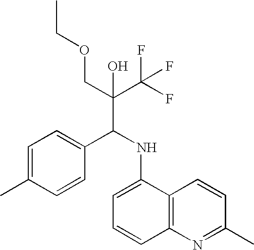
C1=C(C)C=CC(C(NC2=CC=CC3=C2C=CC(C)=N3)C(C(F)(F)F)(COCC)O)=C1
